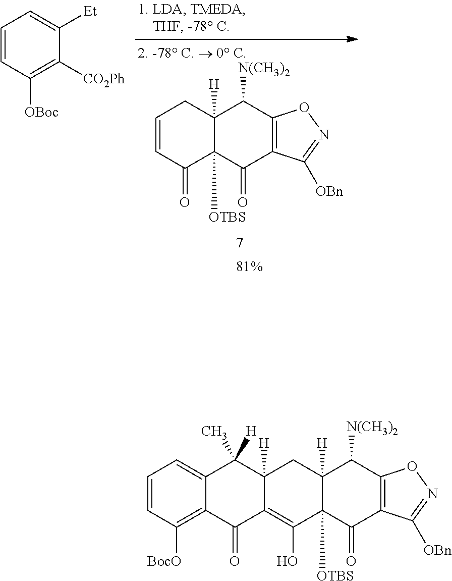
C1=CC([OBoc])=C([CO2Ph])C([Et])=C1.C1=CC(=O)C2([OTBS])C([H])(C1)C([N(CH3)2])C1=C(C2=O)C([OBn])=NO1.C1=CC([BocO])=C2C(=C1)C(C)([H])C1([H])C(=C(O)C3([OTBS])C([H])(C1)C([N(CH3)2])C1=C(C3=O)C([OBn])=NO1)C2=O
